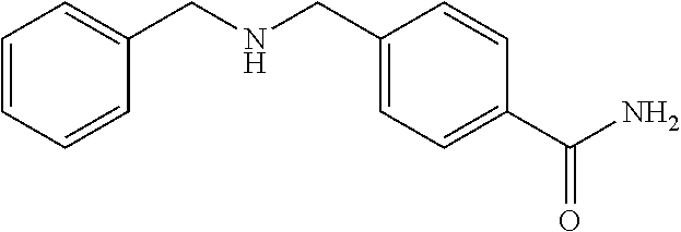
C1=CC=CC(CNCC2=CC=C(C(N)=O)C=C2)=C1
